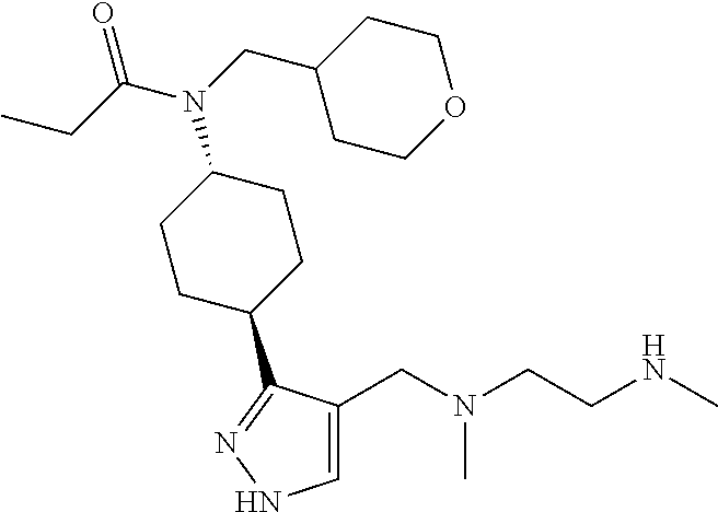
C1=C(CN(CCNC)C)C(C2CCC(N(CC3CCOCC3)C(CC)=O)CC2)=NN1
